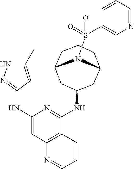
C1(C)=CC(NC2=CC3=C(C(NC4CC5CCCC(C4)N5S(=O)(=O)C4=CN=CC=C4)=N2)C=CC=N3)=NN1
